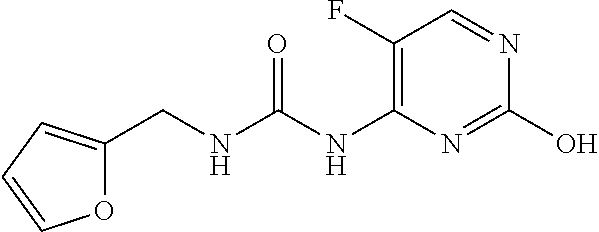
C1(F)=C(NC(NCC2=CC=CO2)=O)N=C(O)N=C1
